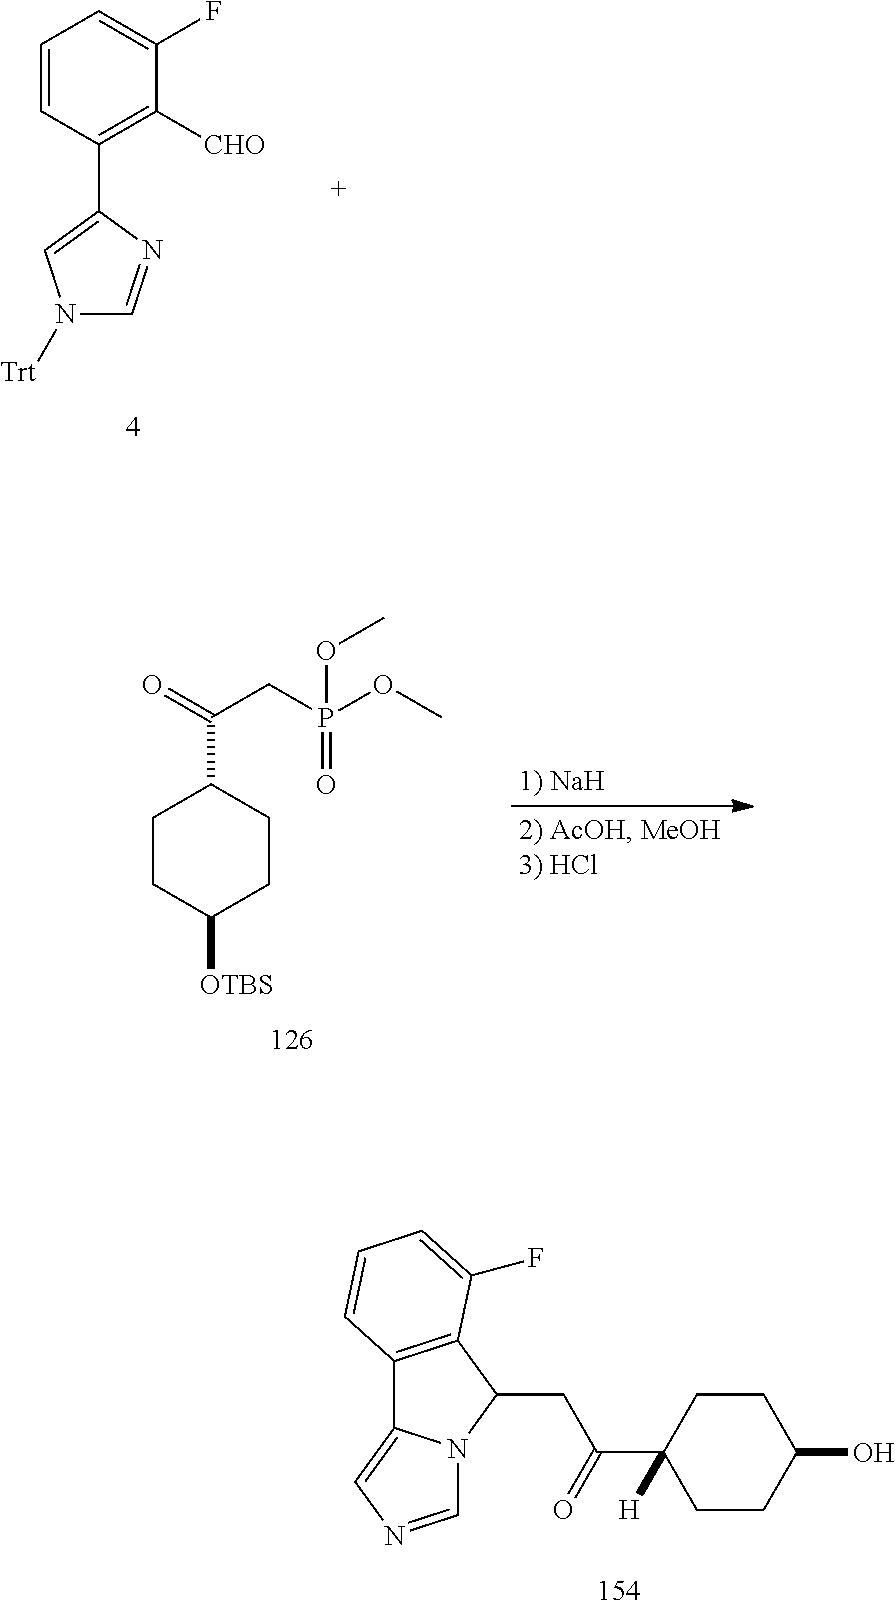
C1=CC(C2=CN([Trt])C=N2)=C([CHO])C(F)=C1.C12=C(C(CC(=O)C3([H])CCC(O)CC3)N3C1=CN=C3)C(F)=CC=C2.C1CC([OTBS])CCC1C(CP(OC)(=O)OC)=O
